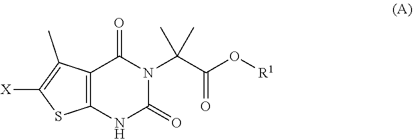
N1C(=O)N(C(C(O[R1])=O)(C)C)C(=O)C2=C1SC([X])=C2C
